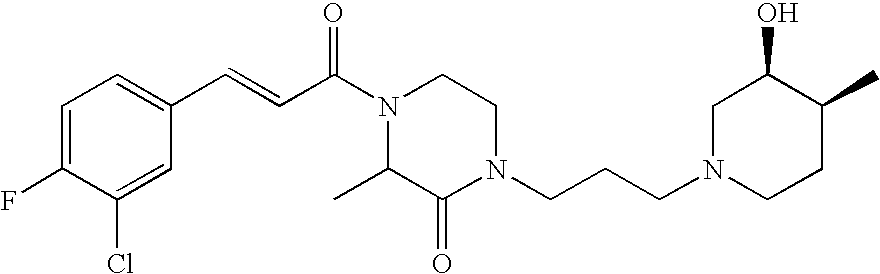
C1=C(F)C(Cl)=CC(C=CC(N2CCN(CCCN3CCC(C)C(O)C3)C(=O)C2C)=O)=C1
